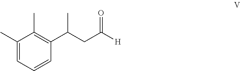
C1(C)=CC=CC(C(CC([H])=O)C)=C1C
